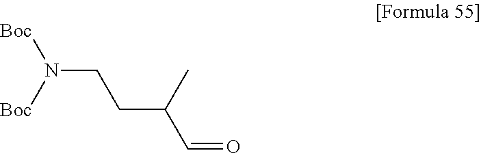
N(CCC(C=O)C)([Boc])[Boc]
